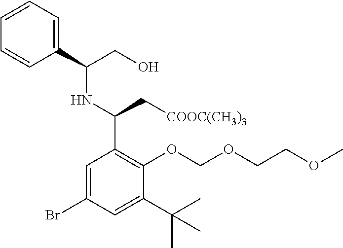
C1=C(Br)C=C(C(C)(C)C)C(OCOCCOC)=C1C(NC(C1=CC=CC=C1)CO)C[COOC(CH3)3]
